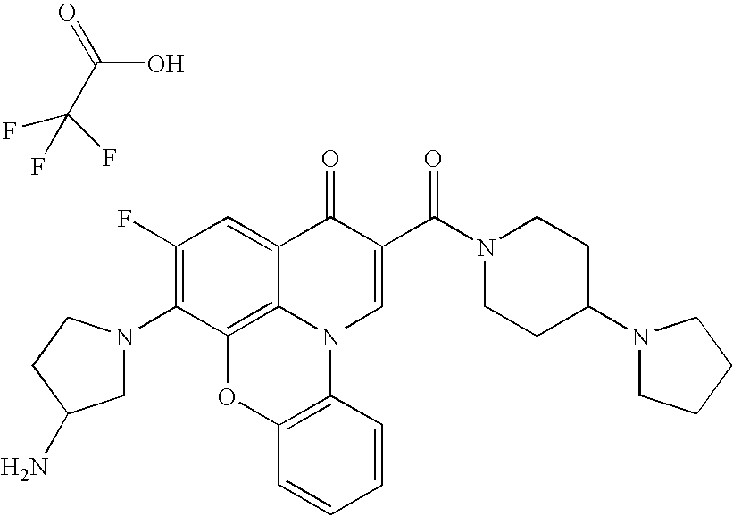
C(C(O)=O)(F)(F)F.C1(F)=C(N2CC(N)CC2)C2=C3C(=C1)C(=O)C(C(N1CCC(N4CCCC4)CC1)=O)=CN3C1=C(O2)C=CC=C1
